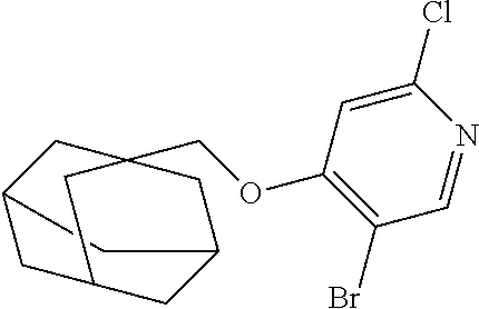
C1(OCC23CC4CC(CC(C4)C2)C3)=C(Br)C=NC(Cl)=C1
